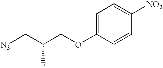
[N3]CC(COC1=CC=C([NO2])C=C1)F
